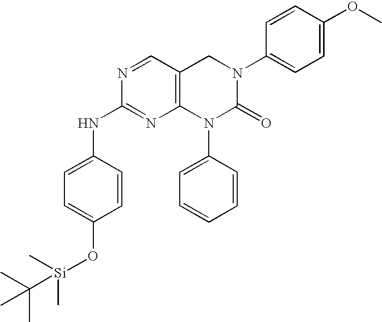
N1=CC2=C(N=C1NC1=CC=C(O[Si](C)(C)C(C)(C)C)C=C1)N(C1=CC=CC=C1)C(=O)N(C1=CC=C(OC)C=C1)C2
